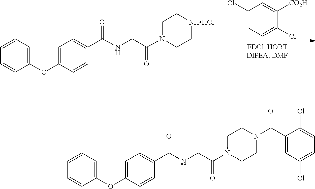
C1=CC=C(OC2=CC=C(C(NCC(=O)N3CC[NHHCl]CC3)=O)C=C2)C=C1.C1(Cl)=CC=C(Cl)C([CO2H])=C1.C1=CC=C(OC2=CC=C(C(NCC(=O)N3CCN(C(C4=CC(Cl)=CC=C4Cl)=O)CC3)=O)C=C2)C=C1
